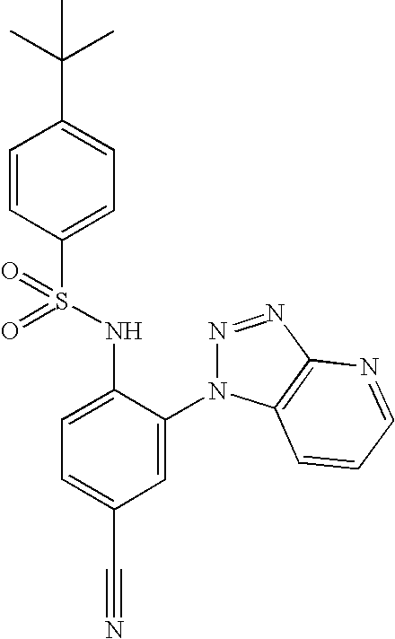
C1=CC(S(NC2=CC=C(C#N)C=C2N2N=NC3=C2C=CC=N3)(=O)=O)=CC=C1C(C)(C)C
